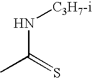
N(C(=S)C)[C3H7-i]
